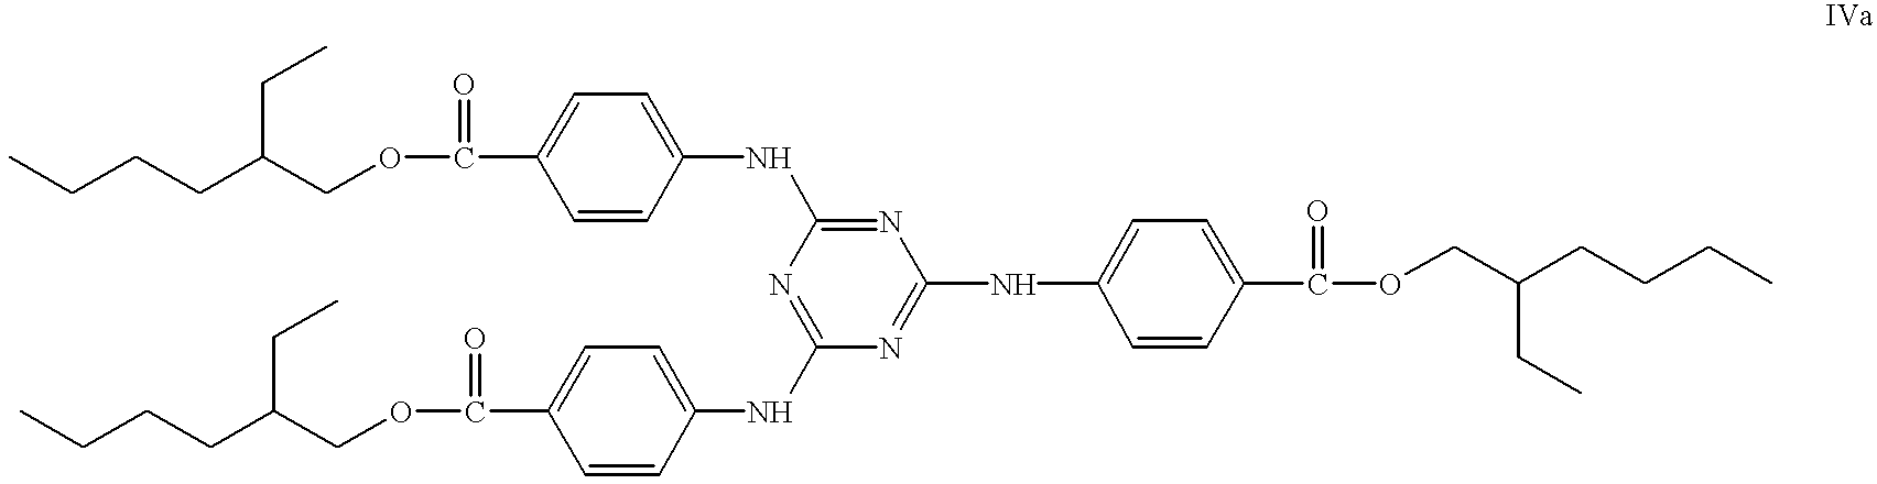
CCCCC(COC(C1=CC=C(NC2=NC(NC3=CC=C(C(OCC(CCCC)CC)=O)C=C3)=NC(NC3=CC=C(C(=O)OCC(CCCC)CC)C=C3)=N2)C=C1)=O)CC
